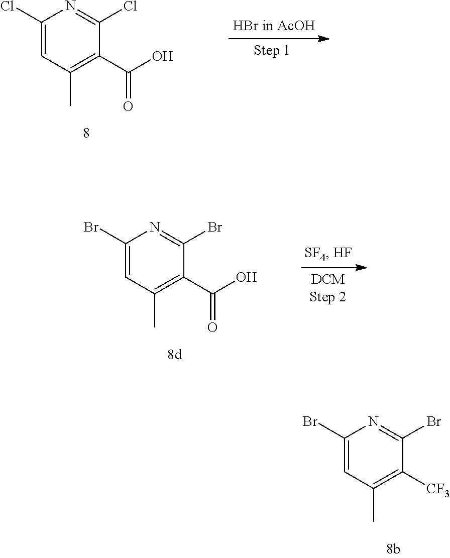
C1(Cl)=CC(C)=C(C(O)=O)C(Cl)=N1.C1(Br)=CC(C)=C(C(O)=O)C(Br)=N1.C1(Br)=CC(C)=C([CF3])C(Br)=N1
